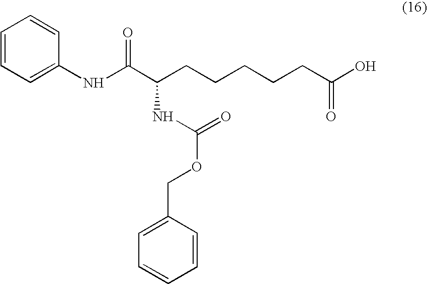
C1=CC=C(NC(C(CCCCCC(O)=O)NC(OCC2=CC=CC=C2)=O)=O)C=C1
